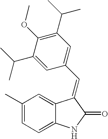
C1(C)=CC=C2C(=C1)C(=CC1=CC(C(C)C)=C(OC)C(C(C)C)=C1)C(=O)N2
